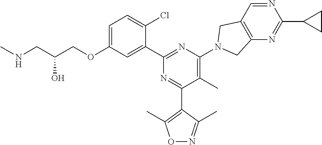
C1=C(OCC(CNC)O)C=C(C2=NC(N3CC4=C(N=C(C5CC5)N=C4)C3)=C(C)C(C3=C(C)ON=C3C)=N2)C(Cl)=C1
